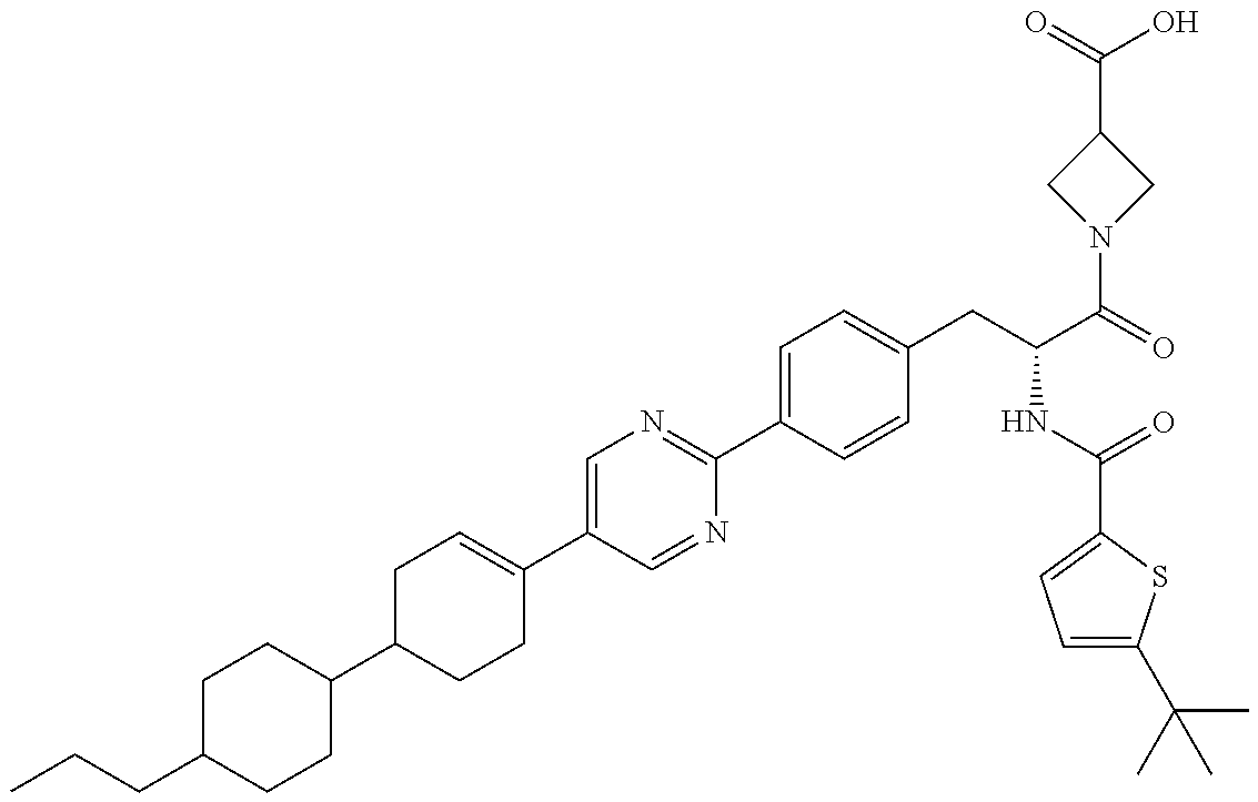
C1(C2CCC(C3=CN=C(C4=CC=C(CC(NC(=O)C5=CC=C(C(C)(C)C)S5)C(N5CC(C(O)=O)C5)=O)C=C4)N=C3)=CC2)CCC(CCC)CC1
